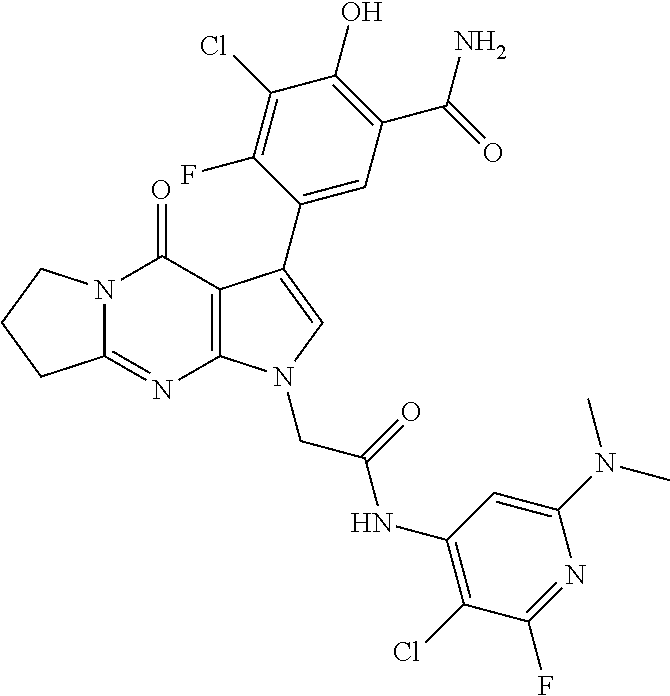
C12=NC3=C(C(=O)N1CCC2)C(C1=CC(C(=O)N)=C(O)C(Cl)=C1F)=CN3CC(=O)NC1=C(Cl)C(F)=NC(N(C)C)=C1
